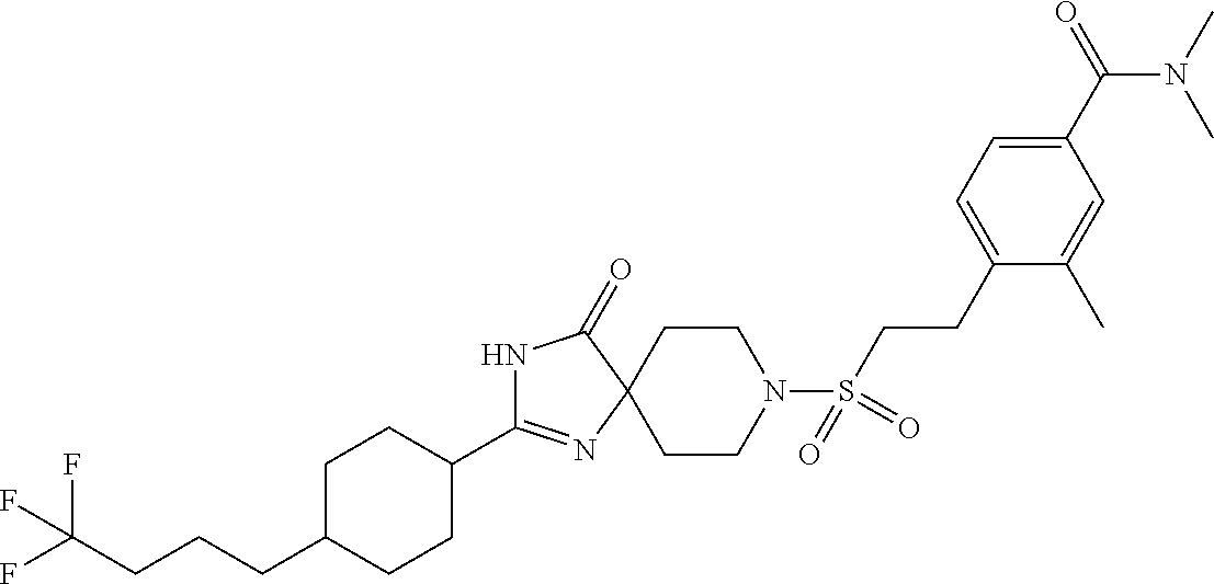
N1C(C2CCC(CCCC(F)(F)F)CC2)=NC2(C1=O)CCN(S(CCC1=CC=C(C(=O)N(C)C)C=C1C)(=O)=O)CC2
